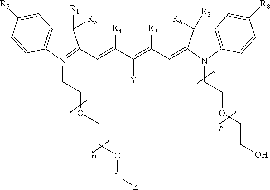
C1([R1])([R5])C2=C(N(CCOCCO[L][Z])=C1C=C(C(=C(C=C1C([R2])([R6])C3=C(C=CC([R8])=C3)N1CCOCCO)[R3])[Y])[R4])C=CC([R7])=C2
